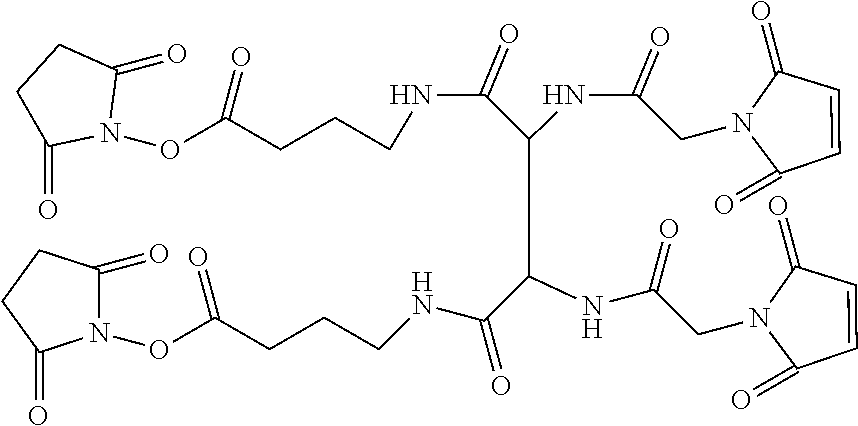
C1C(=O)N(OC(CCCNC(C(C(C(NCCCC(ON2C(=O)CCC2=O)=O)=O)NC(CN2C(=O)C=CC2=O)=O)NC(CN2C(=O)C=CC2=O)=O)=O)=O)C(=O)C1
